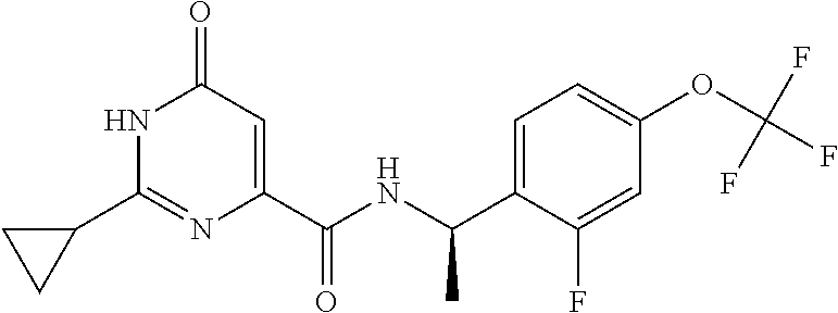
C1(=O)C=C(C(NC(C2=CC=C(OC(F)(F)F)C=C2F)C)=O)N=C(C2CC2)N1
